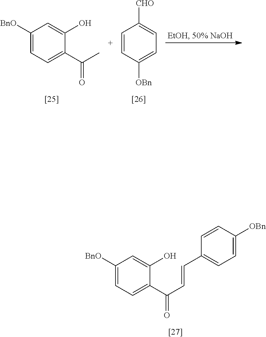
C1([BnO])=CC=C(C(C)=O)C(O)=C1.C1=CC([OBn])=CC=C1[CHO].C1([BnO])=CC=C(C(=O)C=CC2=CC=C([OBn])C=C2)C(O)=C1
